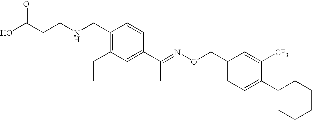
C1(CNCCC(O)=O)=C(CC)C=C(C(=NOCC2=CC=C(C3CCCCC3)C([CF3])=C2)C)C=C1
